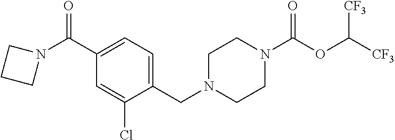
C1(C(N2CCC2)=O)=CC=C(CN2CCN(C(OC([CF3])[CF3])=O)CC2)C(Cl)=C1
